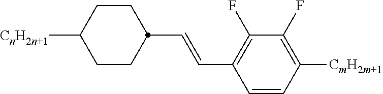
C1(F)=C([CmH2m+1])C=CC(C=CC2CCC([CnH2n+1])CC2)=C1F
